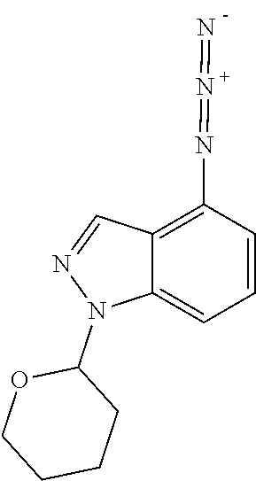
C12=C(N=N=N)C=CC=C1N(C1OCCCC1)N=C2
